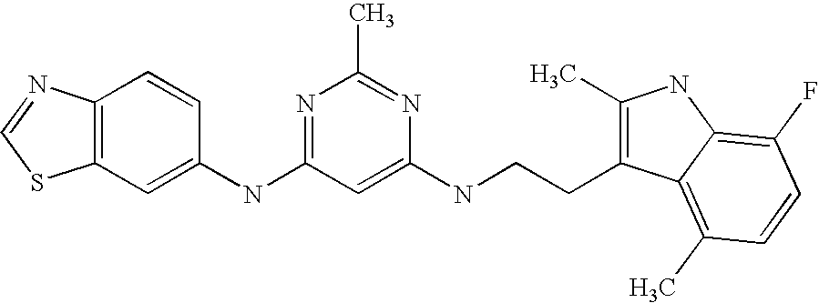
C1(NC2=NC(C)=NC(NCCC3=C(C)NC4=C(F)C=CC(C)=C34)=C2)=CC2=C(C=C1)N=CS2
